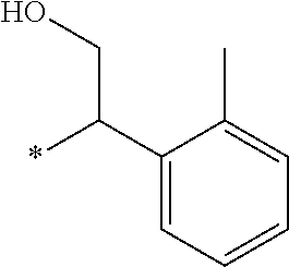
C1(C(*)CO)=CC=CC=C1C
